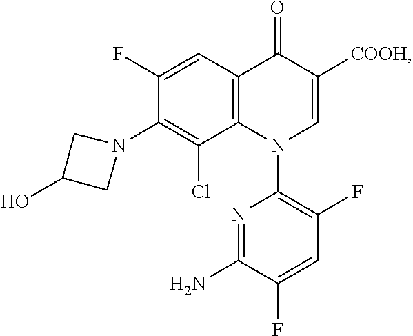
N1=C(N)C(F)=CC(F)=C1N1C=C([COOH])C(=O)C2=C1C(Cl)=C(N1CC(O)C1)C(F)=C2
